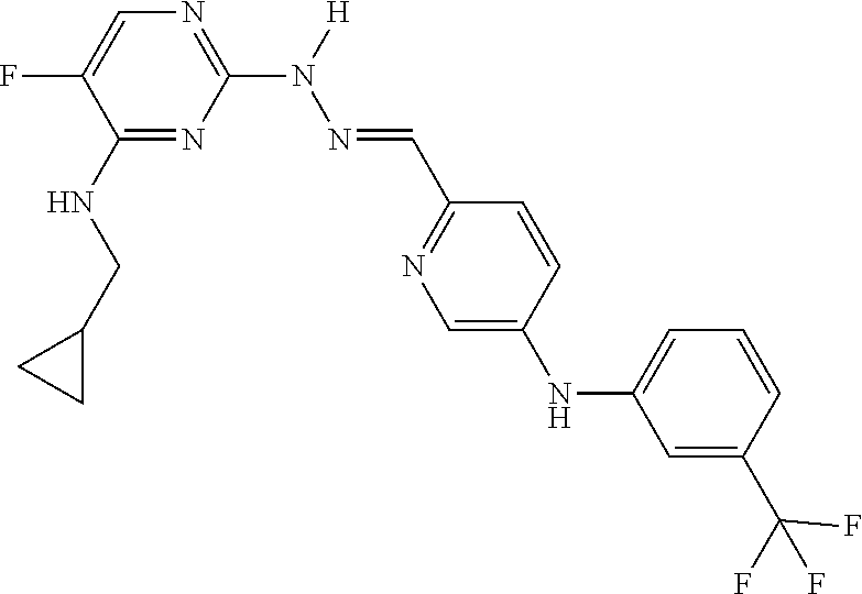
C1(NCC2CC2)=NC(N(N=CC2=NC=C(NC3=CC=CC(C(F)(F)F)=C3)C=C2)[H])=NC=C1F
